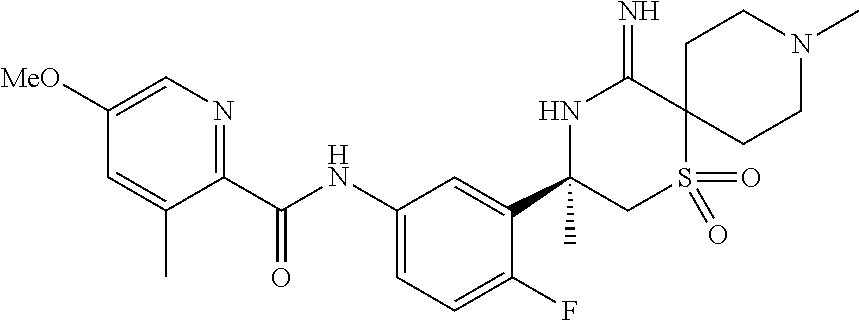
C1(C(NC2=CC=C(F)C(C3(C)CS(=O)(=O)C4(C(=N)N3)CCN(C)CC4)=C2)=O)=NC=C([MeO])C=C1C
